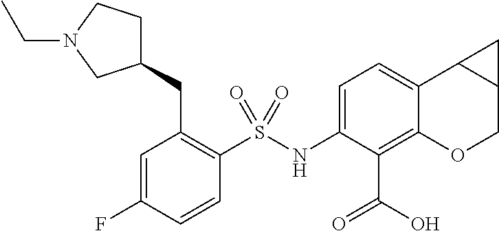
C1(S(NC2=CC=C3C(=C2C(O)=O)OCC2C3C2)(=O)=O)=C(CC2CCN(CC)C2)C=C(F)C=C1
